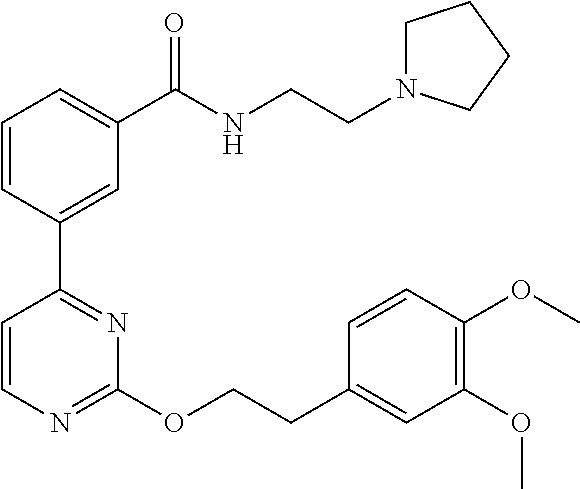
C1=CC(C2=NC(OCCC3=CC(OC)=C(OC)C=C3)=NC=C2)=CC(C(NCCN2CCCC2)=O)=C1
